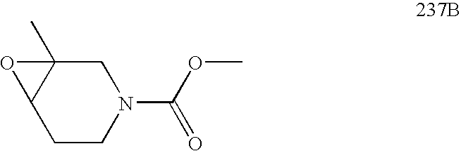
C1CN(C(OC)=O)CC2(C)C1O2
